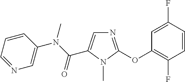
C1=C(C(N(C)C2=CN=CC=C2)=O)N(C)C(OC2=C(F)C=CC(F)=C2)=N1
